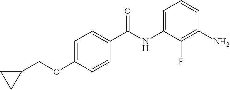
C1(COC2=CC=C(C(NC3=CC=CC(N)=C3F)=O)C=C2)CC1
